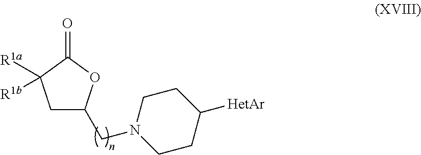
C1C(CN2CCC([HetAr])CC2)OC(=O)C1([R1b])[R1a]
